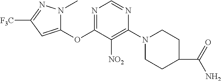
C1(OC2=NC=NC(N3CCC(C(=O)N)CC3)=C2[NO2])=CC([F3C])=NN1C
